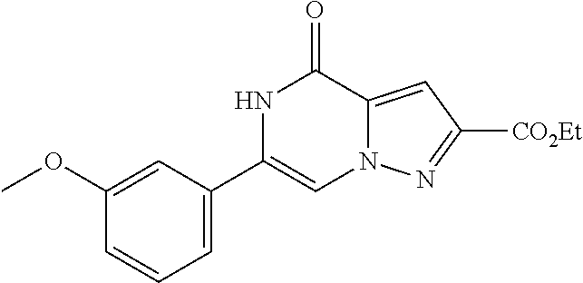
C1=C(OC)C=CC=C1C1=CN2C(=CC([CO2Et])=N2)C(=O)N1
